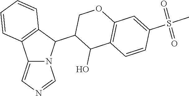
C12=CN=CN1C(C1C(O)C3=C(OC1)C=C(S(=O)(=O)C)C=C3)C1=C2C=CC=C1
